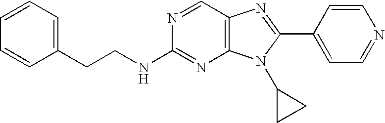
C(CC1=CC=CC=C1)NC1=NC2=C(C=N1)N=C(C1=CC=NC=C1)N2C1CC1
